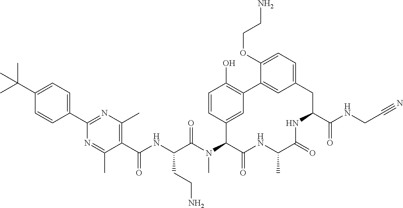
C1(C(C)(C)C)=CC=C(C2=NC(C)=C(C(NC(C(N(C3C(=O)NC(C)C(=O)NC(C(NCC#N)=O)CC4=CC=C(OCCN)C(=C4)C4=C(O)C=CC3=C4)C)=O)CCN)=O)C(C)=N2)C=C1
